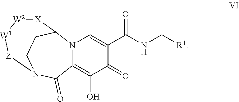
C12=C(O)C(=O)C(C(NC[R1])=O)=CN1C1[X][W2][W1][Z]N(CC1)C2=O
